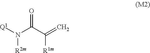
[Q1]N(C(C(=C)[R1m])=O)[R2m]
